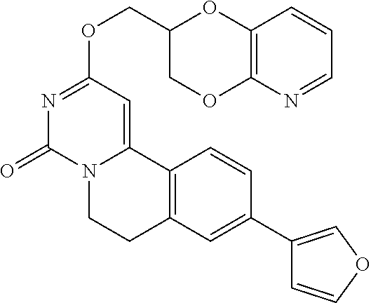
C(OC1=NC(=O)N2C(=C1)C1=C(CC2)C=C(C2=COC=C2)C=C1)C1COC2=C(O1)C=CC=N2
